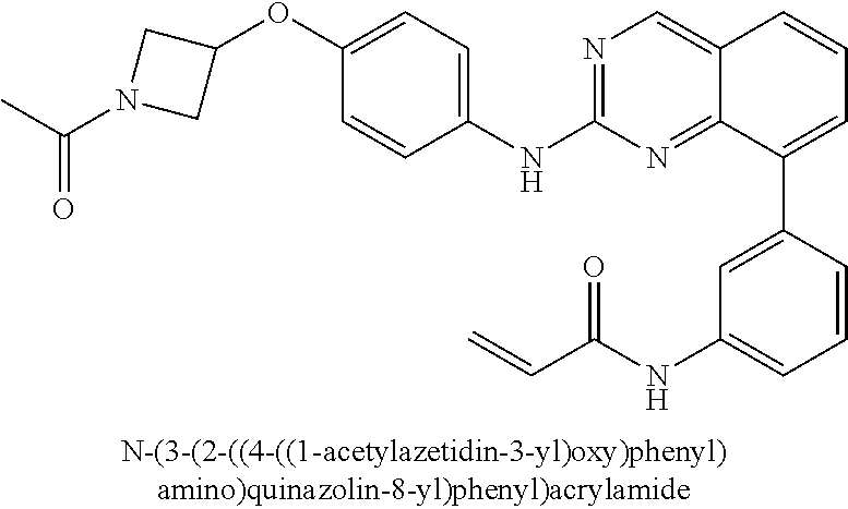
C1(NC2=NC=C3C(=N2)C(C2=CC(NC(C=C)=O)=CC=C2)=CC=C3)=CC=C(OC2CN(C(C)=O)C2)C=C1
